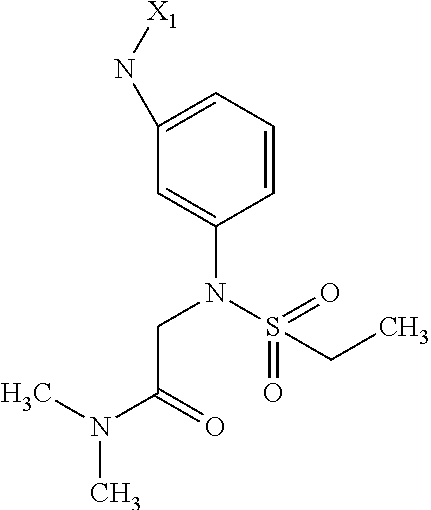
C1=C(N[X1])C=C(N(S(=O)(=O)CC)CC(N(C)C)=O)C=C1
